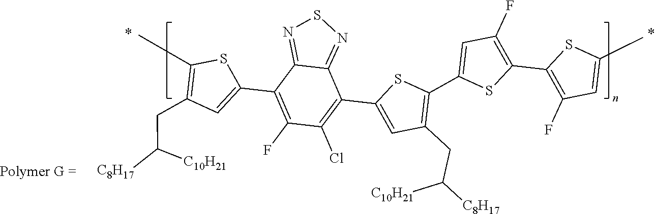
C1(C2=C(F)C(Cl)=C(C3=CC(CC([C10H21])[C8H17])=C(C4=CC(F)=C(C5=C(F)C=C(C)S5)S4)S3)C3=NSN=C23)=CC(CC([C10H21])[C8H17])=C(C)S1
